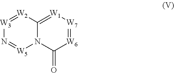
[W3]1=[W2]C2=[W1][W7]=[W6]C(=O)N2[W5]=N1
